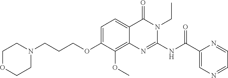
C1=C(OCCCN2CCOCC2)C(OC)=C2C(=C1)C(=O)N(CC)C(NC(C1=CN=CC=N1)=O)=N2
